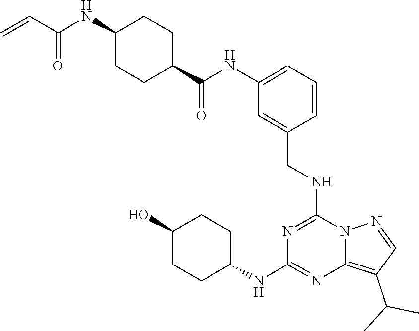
C1(NC(=O)C2CCC(NC(=O)C=C)CC2)=CC=CC(CNC2=NC(NC3CCC(O)CC3)=NC3=C(C(C)C)C=NN23)=C1
